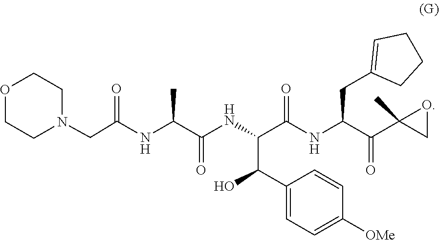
C1CN(CC(=O)NC(C(=O)NC(C(C2=CC=C([OMe])C=C2)O)C(=O)NC(C(=O)C2(C)OC2)CC2=CCCC2)C)CCO1
